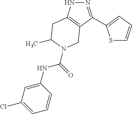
N1N=C(C2=CC=CS2)C2=C1CC(C)N(C(=O)NC1=CC(Cl)=CC=C1)C2
